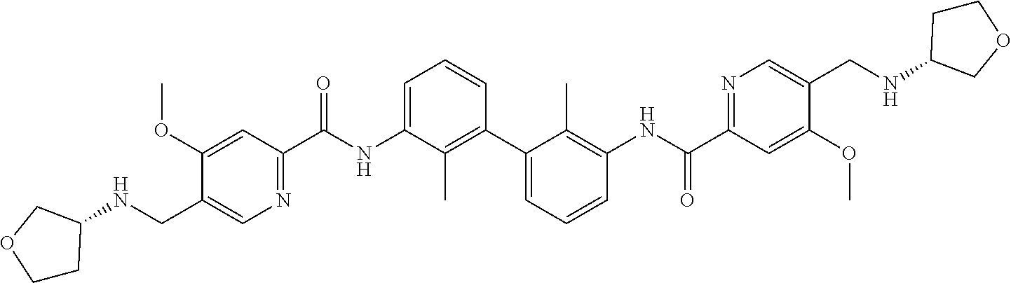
C1(OC)=CC(C(NC2=CC=CC(C3=CC=CC(NC(C4=NC=C(CNC5CCOC5)C(OC)=C4)=O)=C3C)=C2C)=O)=NC=C1CNC1CCOC1
